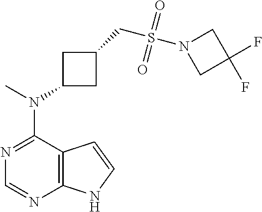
N1=C(N(C)C2CC(CS(N3CC(F)(F)C3)(=O)=O)C2)C2=C(N=C1)NC=C2
